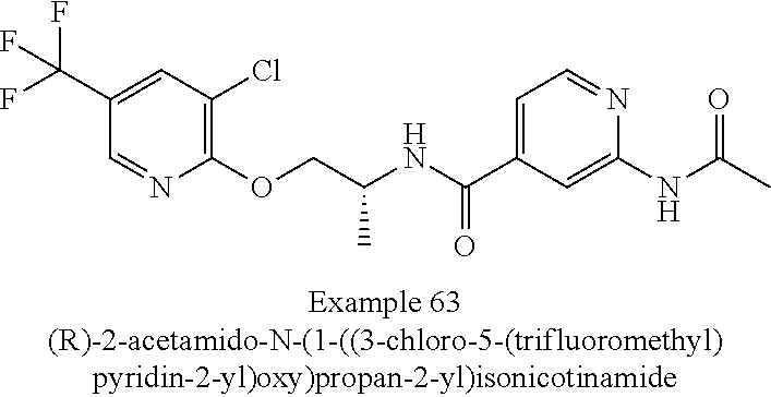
C1=NC(OCC(NC(C2=CC=NC(NC(=O)C)=C2)=O)C)=C(Cl)C=C1C(F)(F)F
